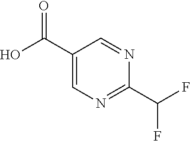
C1(C(F)F)=NC=C(C(O)=O)C=N1
